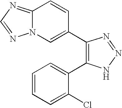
C12=NC=NN1C=C(C1=C(C3=CC=CC=C3Cl)NN=N1)C=C2
